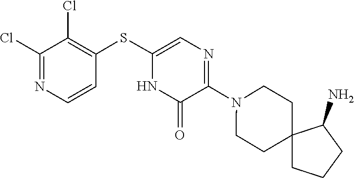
N1(C2=NC=C(SC3=C(Cl)C(Cl)=NC=C3)NC2=O)CCC2(CC1)CCCC2N
